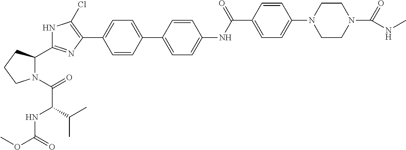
C1=CC(C2=CC=C(NC(C3=CC=C(N4CCN(C(=O)NC)CC4)C=C3)=O)C=C2)=CC=C1C1=C(Cl)NC(C2N(C(=O)C(NC(OC)=O)C(C)C)CCC2)=N1
